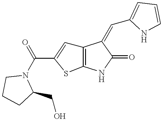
C12=C(NC(=O)C1=CC1=CC=CN1)SC(C(N1CCCC1CO)=O)=C2
